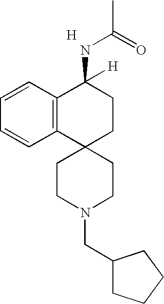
C12=C(C=CC=C1)C(NC(=O)C)([H])CCC21CCN(CC2CCCC2)CC1.[H]
